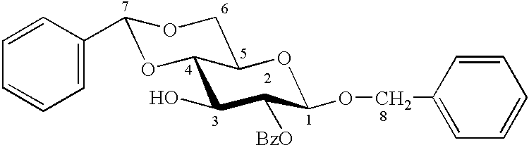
C1(O)C([BzO])C(OCC2=CC=CC=C2)OC2C1OC(C1=CC=CC=C1)OC2
